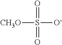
[CH3O]S([O-])(=O)=O
